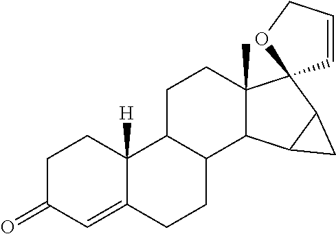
C1C(=O)C=C2C([H])(C1)C1C(CC2)C2C(C)(CC1)C1(C3C2C3)C=CCO1
